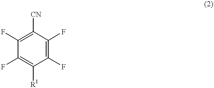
C1(F)=C([R1])C(F)=C(F)C([CN])=C1F
